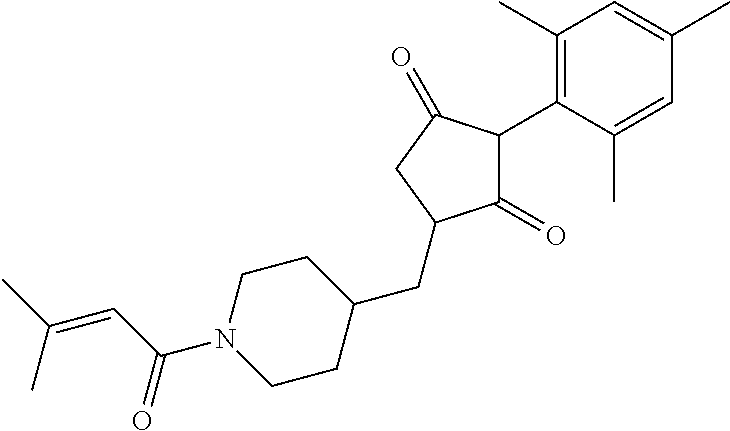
C1(=O)C(C2=C(C)C=C(C)C=C2C)C(=O)CC1CC1CCN(C(C=C(C)C)=O)CC1
